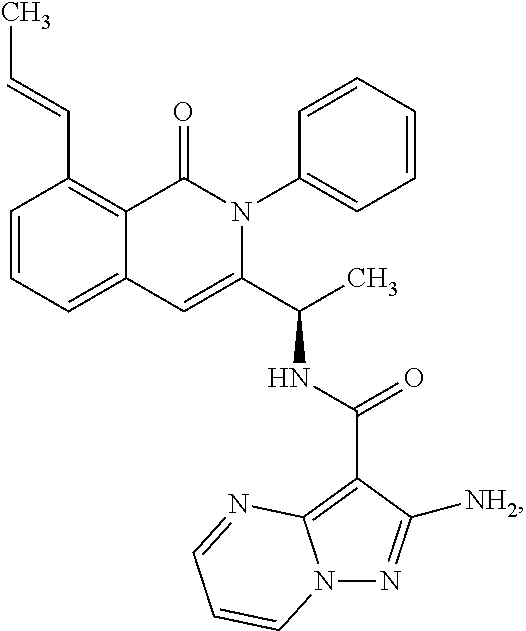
C1(C=CC)=C2C(=CC=C1)C=C(C(C)NC(C1=C3N(N=C1[NH2])C=CC=N3)=O)N(C1=CC=CC=C1)C2=O
